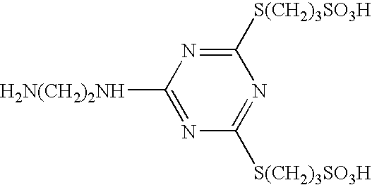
[S(CH2)3SO3H]C1=NC([H2N(CH2)2NH])=NC([S(CH2)3SO3H])=N1
